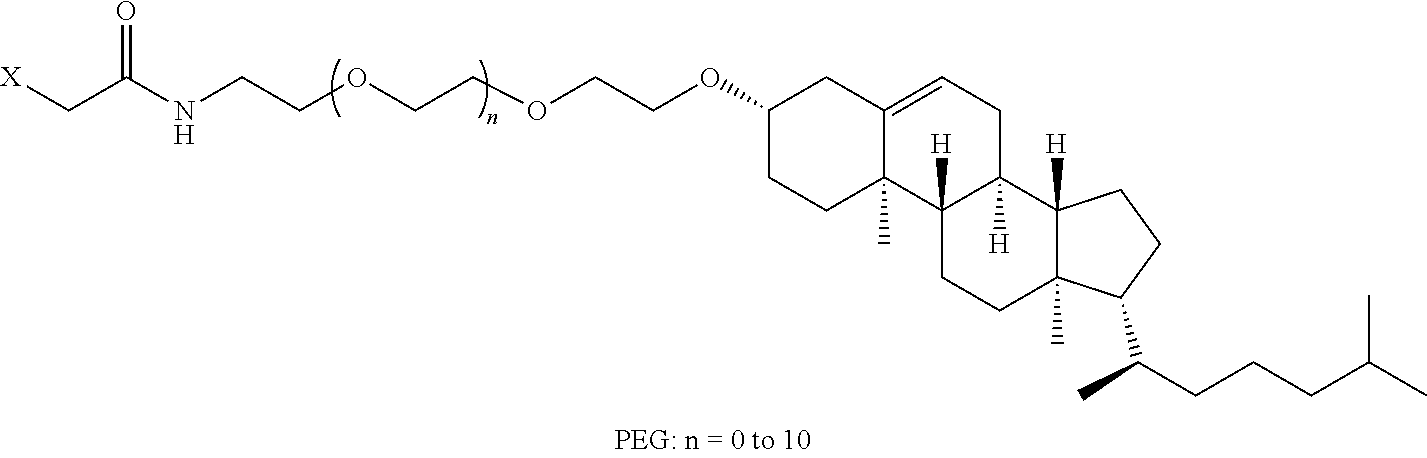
[X]CC(NCCOCCOCCOC1CC2=CCC3([H])C([H])(C2(C)CC1)CCC1(C)C3([H])CCC1C(C)CCCC(C)C)=O
